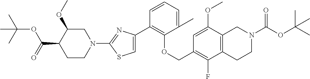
C1(C2=C(OCC3=C(F)C4=C(C(OC)=C3)CN(C(OC(C)(C)C)=O)CC4)C(C)=CC=C2)=CSC(N2CC(OC)C(C(=O)OC(C)(C)C)CC2)=N1
